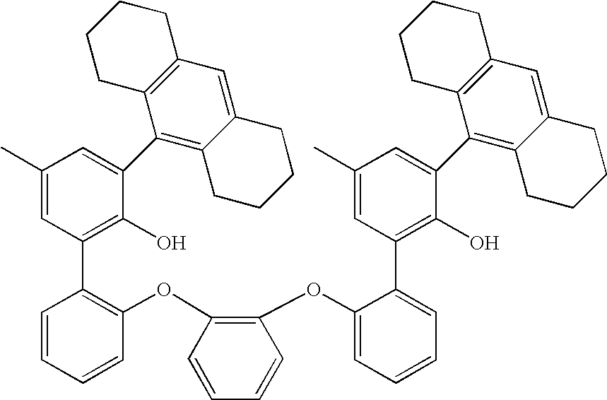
C1(C)=CC(C2=C(OC3=C(OC4=CC=CC=C4C4=C(O)C(C5=C6C(=CC7=C5CCCC7)CCCC6)=CC(C)=C4)C=CC=C3)C=CC=C2)=C(O)C(C2=C3C(=CC4=C2CCCC4)CCCC3)=C1
